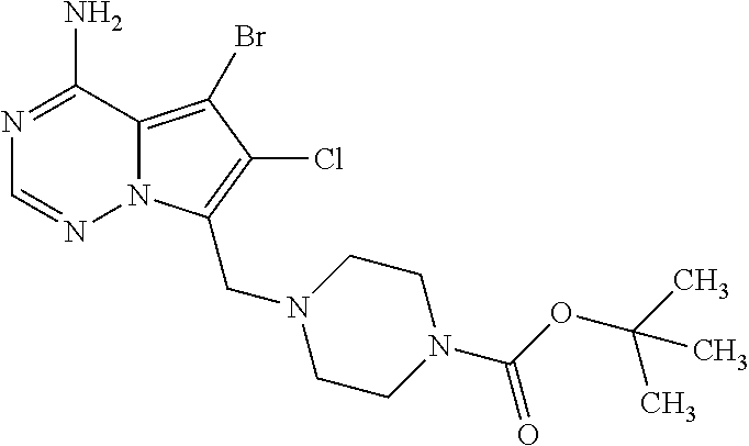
N1=C(N)C2=C(Br)C(Cl)=C(CN3CCN(C(=O)OC(C)(C)C)CC3)N2N=C1
